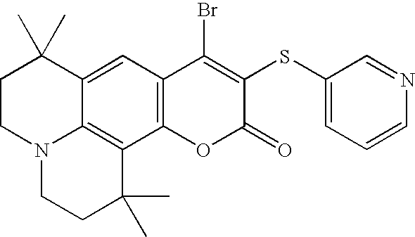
C1CN2C3=C(C(C)(C)CC2)C2=C(C=C3C1(C)C)C(Br)=C(SC1=CC=CN=C1)C(=O)O2
